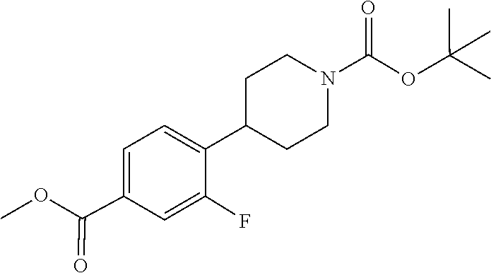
O(C(=O)C1=CC=C(C2CCN(C(OC(C)(C)C)=O)CC2)C(F)=C1)C
